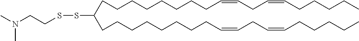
C(CCCCCCC=CCC=CCCCCC)CC(CCCCCCCCC=CCC=CCCCCC)SSCCN(C)C
